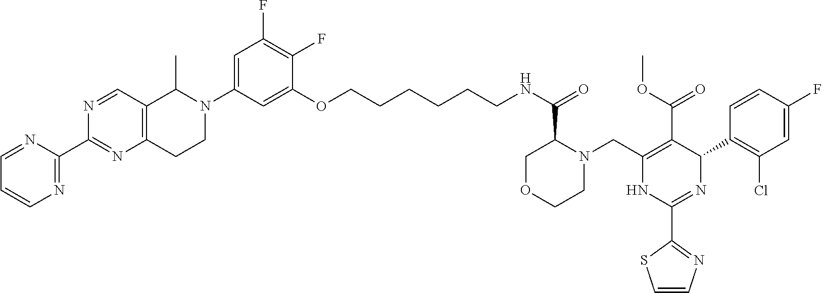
N1=CC2=C(N=C1C1=NC=CC=N1)CCN(C1=CC(F)=C(F)C(OCCCCCCNC(C3N(CC4=C(C(OC)=O)C(C5=C(Cl)C=C(F)C=C5)N=C(C5=NC=CS5)N4)CCOC3)=O)=C1)C2C
